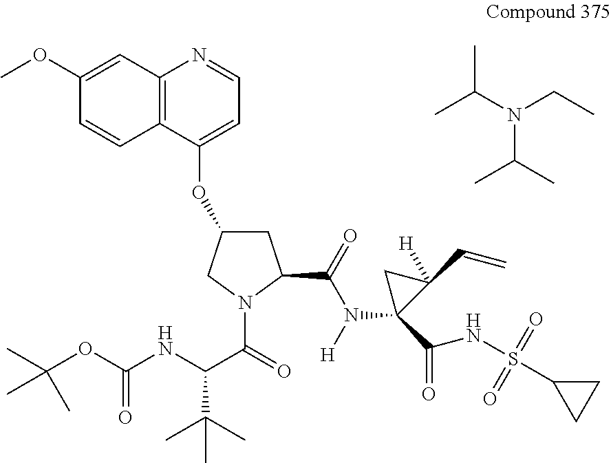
C12=C(C(OC3CC(C(N(C4(C(NS(C5CC5)(=O)=O)=O)C(C=C)([H])C4)[H])=O)N(C(=O)C(NC(OC(C)(C)C)=O)C(C)(C)C)C3)=CC=N1)C=CC(OC)=C2.CC(N(CC)C(C)C)C
